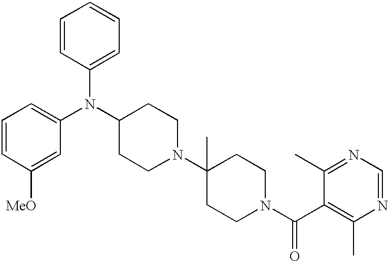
C1(N(C2CCN(C3(C)CCN(C(C4=C(C)N=CN=C4C)=O)CC3)CC2)C2=CC=CC([MeO])=C2)=CC=CC=C1
